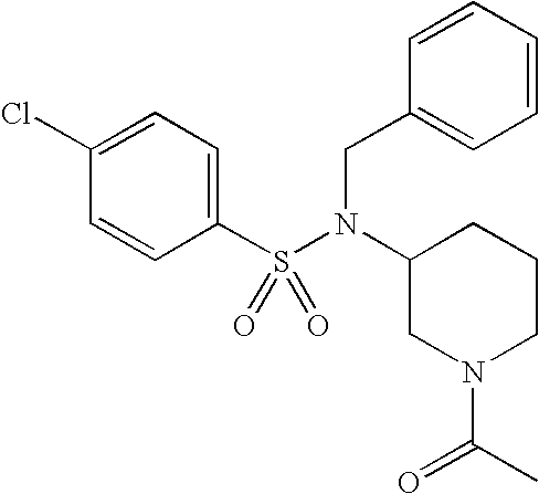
C1(Cl)=CC=C(S(=O)(=O)N(CC2=CC=CC=C2)C2CN(C(C)=O)CCC2)C=C1
